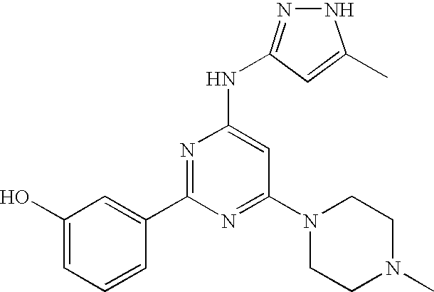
N1N=C(NC2=CC(N3CCN(C)CC3)=NC(C3=CC(O)=CC=C3)=N2)C=C1C
